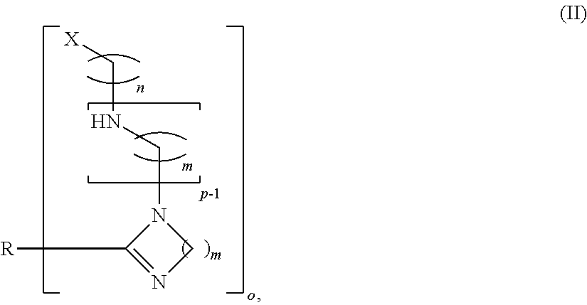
[X]CNCN1C([R])=NC1
